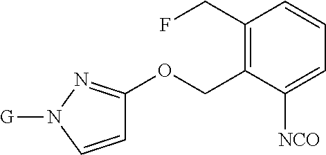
C1(CF)=C(COC2=NN([G])C=C2)C([NCO])=CC=C1
